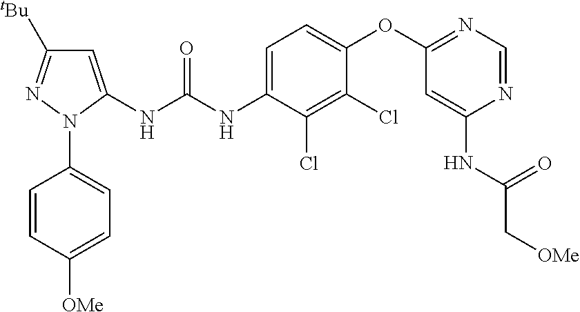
C1=C(NC(NC2=CC=C(OC3=NC=NC(NC(C[OMe])=O)=C3)C(Cl)=C2Cl)=O)N(C2=CC=C([OMe])C=C2)N=C1[tBu]
